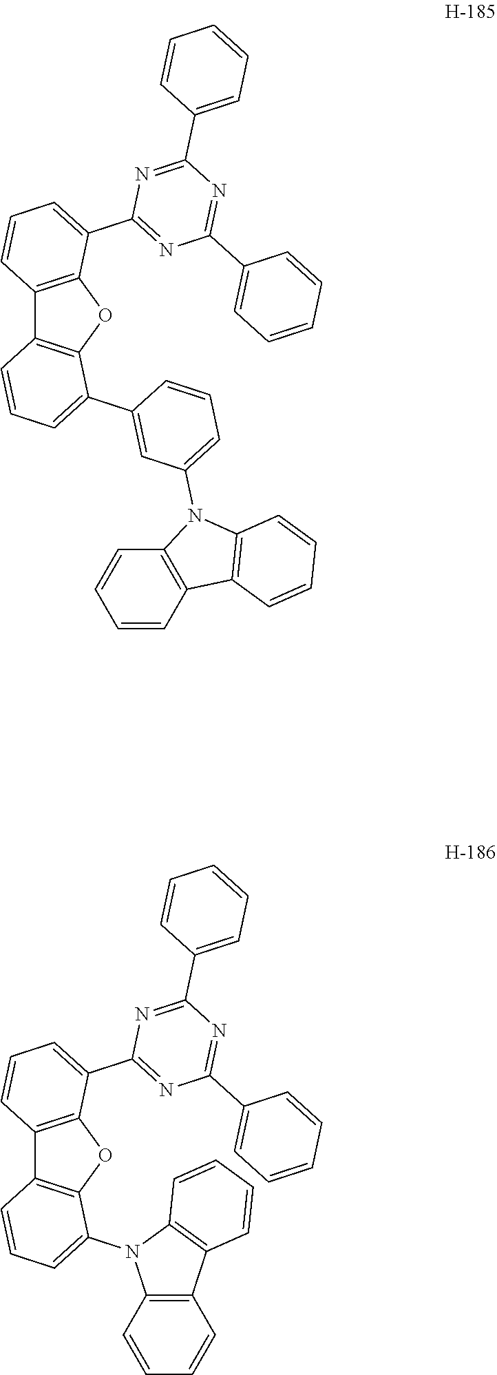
C12=C(OC3=C1C=CC=C3C1=CC(N3C4=C(C5=C3C=CC=C5)C=CC=C4)=CC=C1)C(C1=NC(C3=CC=CC=C3)=NC(C3=CC=CC=C3)=N1)=CC=C2.C12=C(OC3=C1C=CC=C3N1C3=C(C4=C1C=CC=C4)C=CC=C3)C(C1=NC(C3=CC=CC=C3)=NC(C3=CC=CC=C3)=N1)=CC=C2
